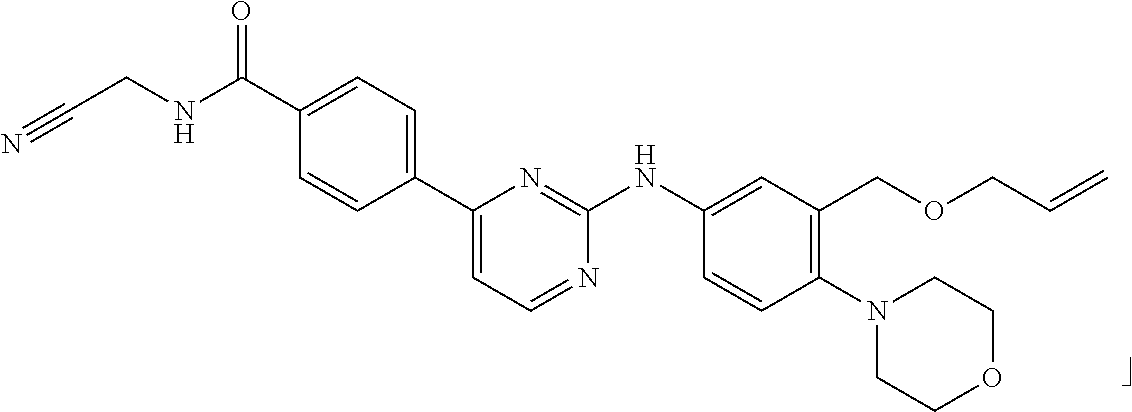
C1(C(NCC#N)=O)=CC=C(C2=CC=NC(NC3=CC(COCC=C)=C(N4CCOCC4)C=C3)=N2)C=C1
